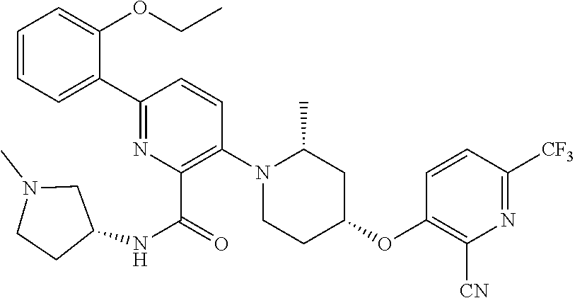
C1(C2=CC=CC=C2OCC)=NC(C(=O)NC2CN(C)CC2)=C(N2CCC(OC3=C([CN])N=C([CF3])C=C3)CC2C)C=C1
